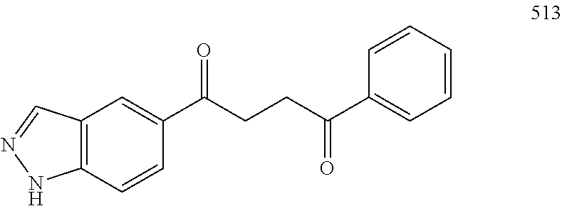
C12=C(C=CC(C(CCC(C3=CC=CC=C3)=O)=O)=C1)NN=C2
